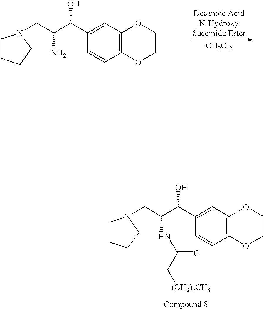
C1CCCN1CC(C(C1=CC2=C(C=C1)OCCO2)O)NC(C[(CH2)7CH3])=O.C1CCCN1CC(C(C1=CC2=C(C=C1)OCCO2)O)N.[Decanoic AcidN-HydroxySuccinide Ester].[CH2Cl2]
